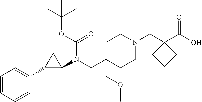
N1(CC2(C(O)=O)CCC2)CCC(CN(C2CC2C2=CC=CC=C2)C(=O)OC(C)(C)C)(COC)CC1
